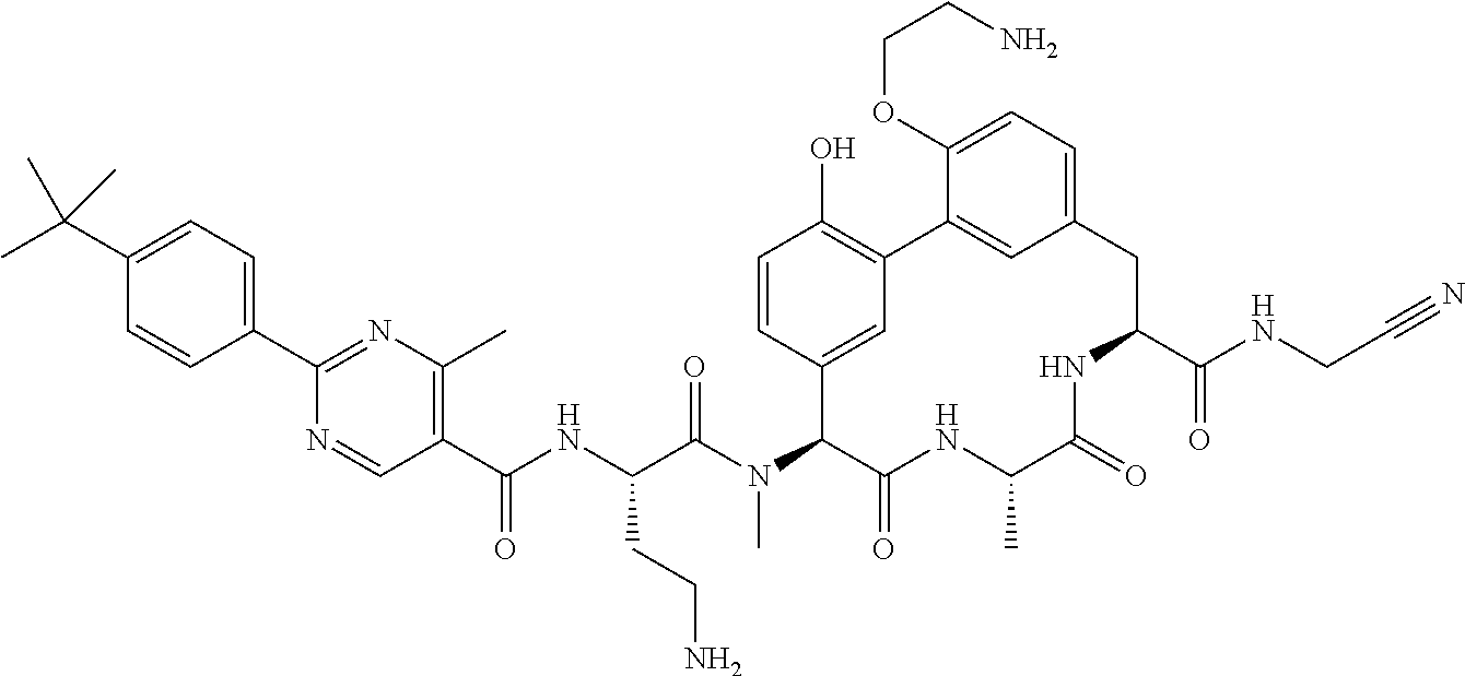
C1(C(NC(C(N(C2C(=O)NC(C)C(=O)NC(C(NCC#N)=O)CC3=CC=C(OCCN)C(=C3)C3=C(O)C=CC2=C3)C)=O)CCN)=O)=C(C)N=C(C2=CC=C(C(C)(C)C)C=C2)N=C1
